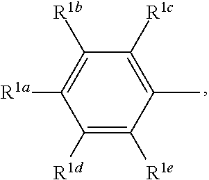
C1([R1b])=C([R1a])C([R1d])=C([R1e])C(C)=C1[R1c]
